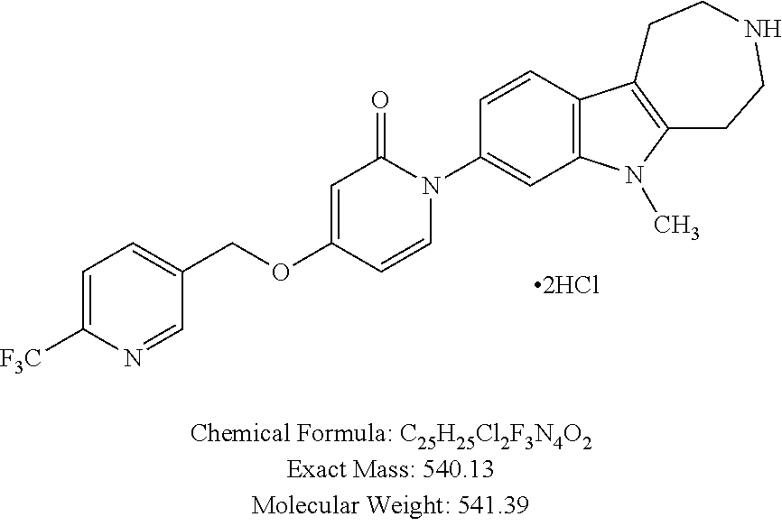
C1=C([F3C])N=CC(COC2=CC(=O)N(C3=CC4=C(C=C3)C3=C(N4C)CCNCC3)C=C2)=C1
